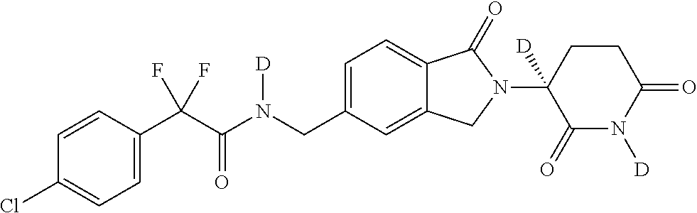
C1=CC(C(C(N(CC2=CC=C3C(=C2)CN(C2([D])C(=O)N([D])C(=O)CC2)C3=O)[D])=O)(F)F)=CC=C1Cl
